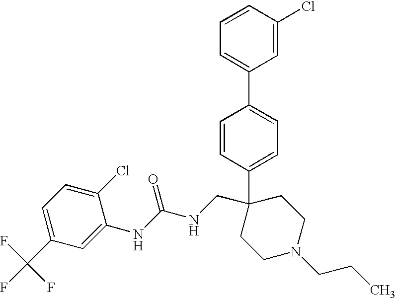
C1=C(C2(CNC(NC3=CC(C(F)(F)F)=CC=C3Cl)=O)CCN(CCC)CC2)C=CC(C2=CC=CC(Cl)=C2)=C1
